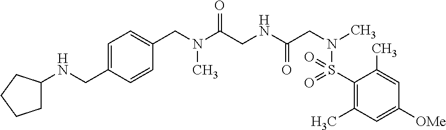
C1=C(CNC2CCCC2)C=CC(CN(C(CNC(CN(C)S(=O)(=O)C2=C(C)C=C([OMe])C=C2C)=O)=O)C)=C1
